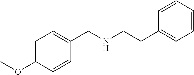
C1=CC=CC(CCNCC2=CC=C(OC)C=C2)=C1
